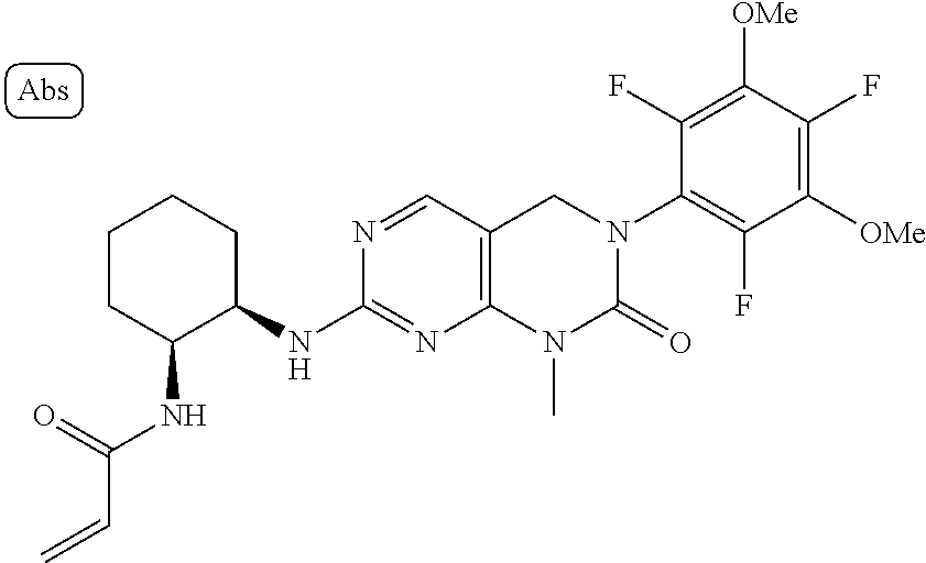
C1(NC2C(NC(=O)C=C)CCCC2)=NC2=C(C=N1)CN(C1=C(F)C([OMe])=C(F)C([OMe])=C1F)C(=O)N2C
